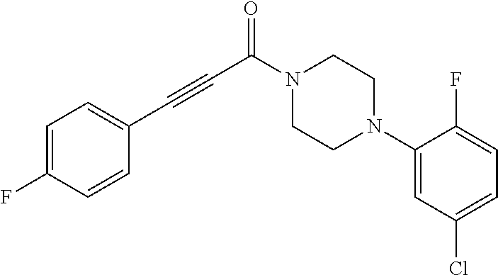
N1(C(C#CC2=CC=C(F)C=C2)=O)CCN(C2=CC(Cl)=CC=C2F)CC1
